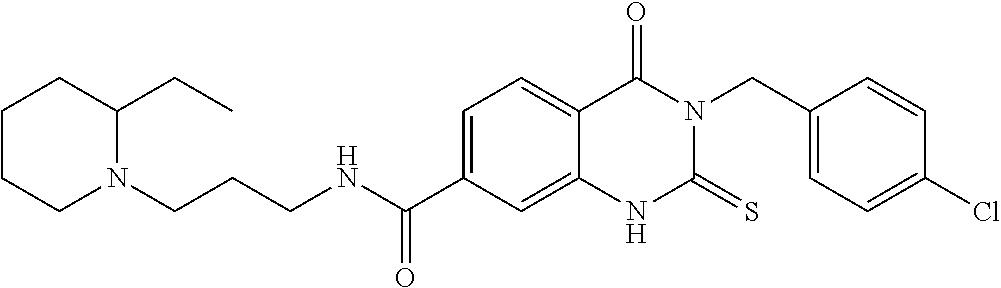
C1CCN(CCCNC(C2=CC=C3C(=C2)NC(=S)N(CC2=CC=C(Cl)C=C2)C3=O)=O)C(CC)C1
